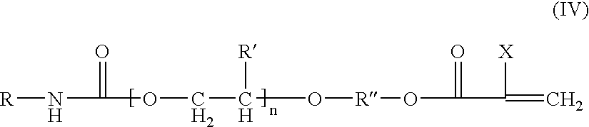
[R]NC(=O)OCC(O[R]OC(=O)C([X])=C)[R]
